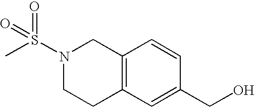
C12=C(C=C(CO)C=C1)CCN(S(C)(=O)=O)C2
